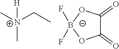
C[N+](CC)(C)[H].C1(=O)C(=O)O[B-](F)(F)O1
